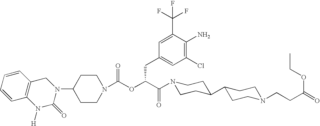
C1(N2CC3=C(N([H])C2=O)C=CC=C3)CCN(C(OC(C(=O)N2CCC(C3CCN(CCC(=O)OCC)CC3)CC2)CC2=CC(Cl)=C(N)C(C(F)(F)F)=C2)=O)CC1
